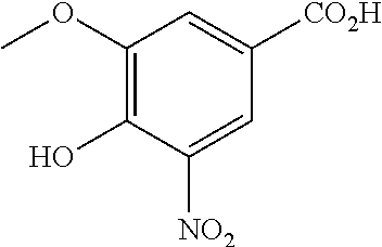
C1(OC)=C(O)C([NO2])=CC([CO2H])=C1
